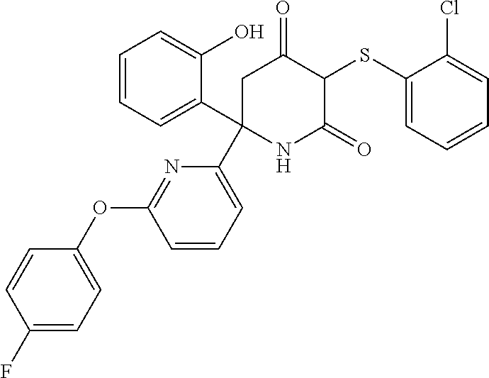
C1(SC2C(=O)CC(C3=CC=CC(OC4=CC=C(F)C=C4)=N3)(C3=CC=CC=C3O)NC2=O)=CC=CC=C1Cl
